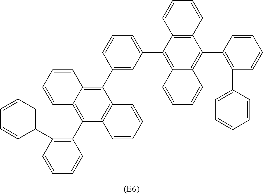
C1(C2=C(C3=C4C(=C(C5=CC(C6=C7C(=C(C8=C(C9=CC=CC=C9)C=CC=C8)C8=C6C=CC=C8)C=CC=C7)=CC=C5)C5=C3C=CC=C5)C=CC=C4)C=CC=C2)=CC=CC=C1
